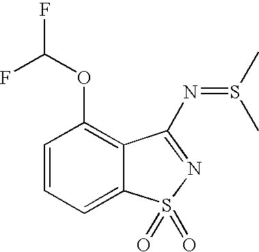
C1=CC=C2C(=C1OC(F)F)C(N=S(C)C)=NS2(=O)=O
